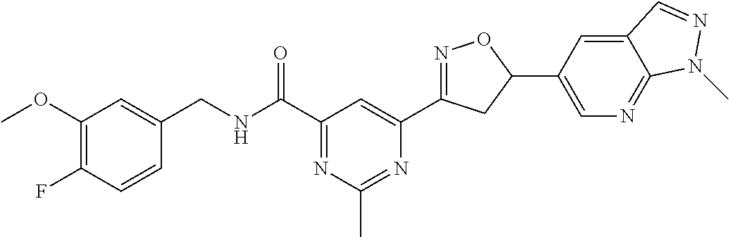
C1=CC(F)=C(OC)C=C1CNC(C1=NC(C)=NC(C2=NOC(C3=CN=C4C(=C3)C=NN4C)C2)=C1)=O
